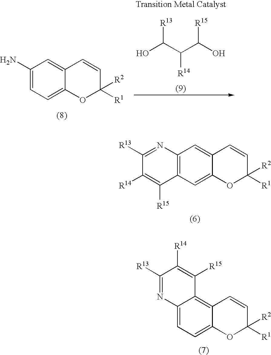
OC([R13])C([R14])C([R15])O.C1(N)=CC=C2C(=C1)C=CC([R2])([R1])O2.C12=C(C=C3C(=C1)C=CC([R2])([R1])O3)C([R15])=C([R14])C([R13])=N2.C12=CC=C3C(=C1C([R15])=C([R14])C([R13])=N2)C=CC([R2])([R1])O3
